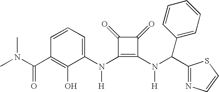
C(C1=C(O)C(N(C2=C(N([H])C(C3=NC=CS3)C3=CC=CC=C3)C(=O)C2=O)[H])=CC=C1)(=O)N(C)C
